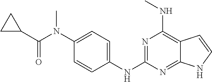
C1=C(N(C)C(=O)C2CC2)C=CC(NC2=NC(NC)=C3C(=N2)NC=C3)=C1
